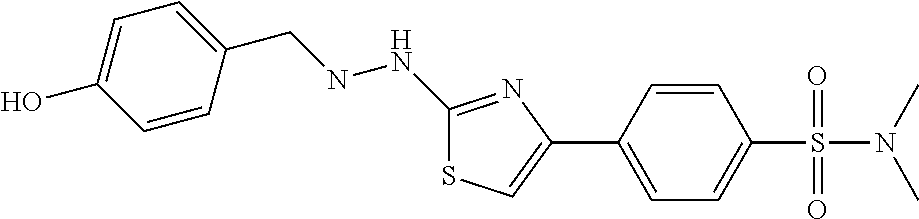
C1(NNCC2=CC=C(O)C=C2)=NC(C2=CC=C(S(=O)(=O)N(C)C)C=C2)=CS1
